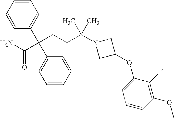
C(CCC(N1CC(OC2=CC=CC(OC)=C2F)C1)(C)C)(C(N)=O)(C1=CC=CC=C1)C1=CC=CC=C1
